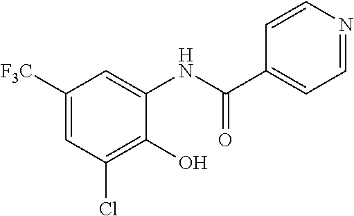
C1([F3C])=CC(Cl)=C(O)C(NC(C2=CC=NC=C2)=O)=C1
